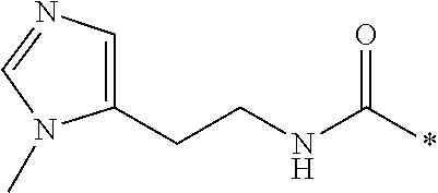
N(C(*)=O)CCC1=CN=CN1C
